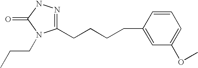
N1=C(CCCCC2=CC(OC)=CC=C2)N(CCC)C(=O)N1
